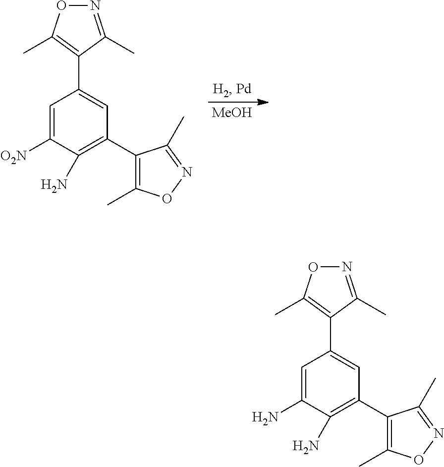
[MeOH].C1=C([O2N])C(N)=C(C2=C(C)ON=C2C)C=C1C1=C(C)ON=C1C.C1=C(N)C(N)=C(C2=C(C)ON=C2C)C=C1C1=C(C)ON=C1C
